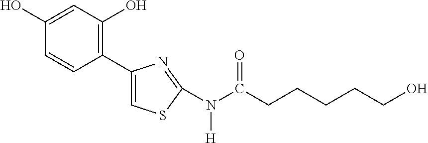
C1(O)=CC(O)=C(C2=CSC(N(C(CCCCCO)=O)[H])=N2)C=C1
